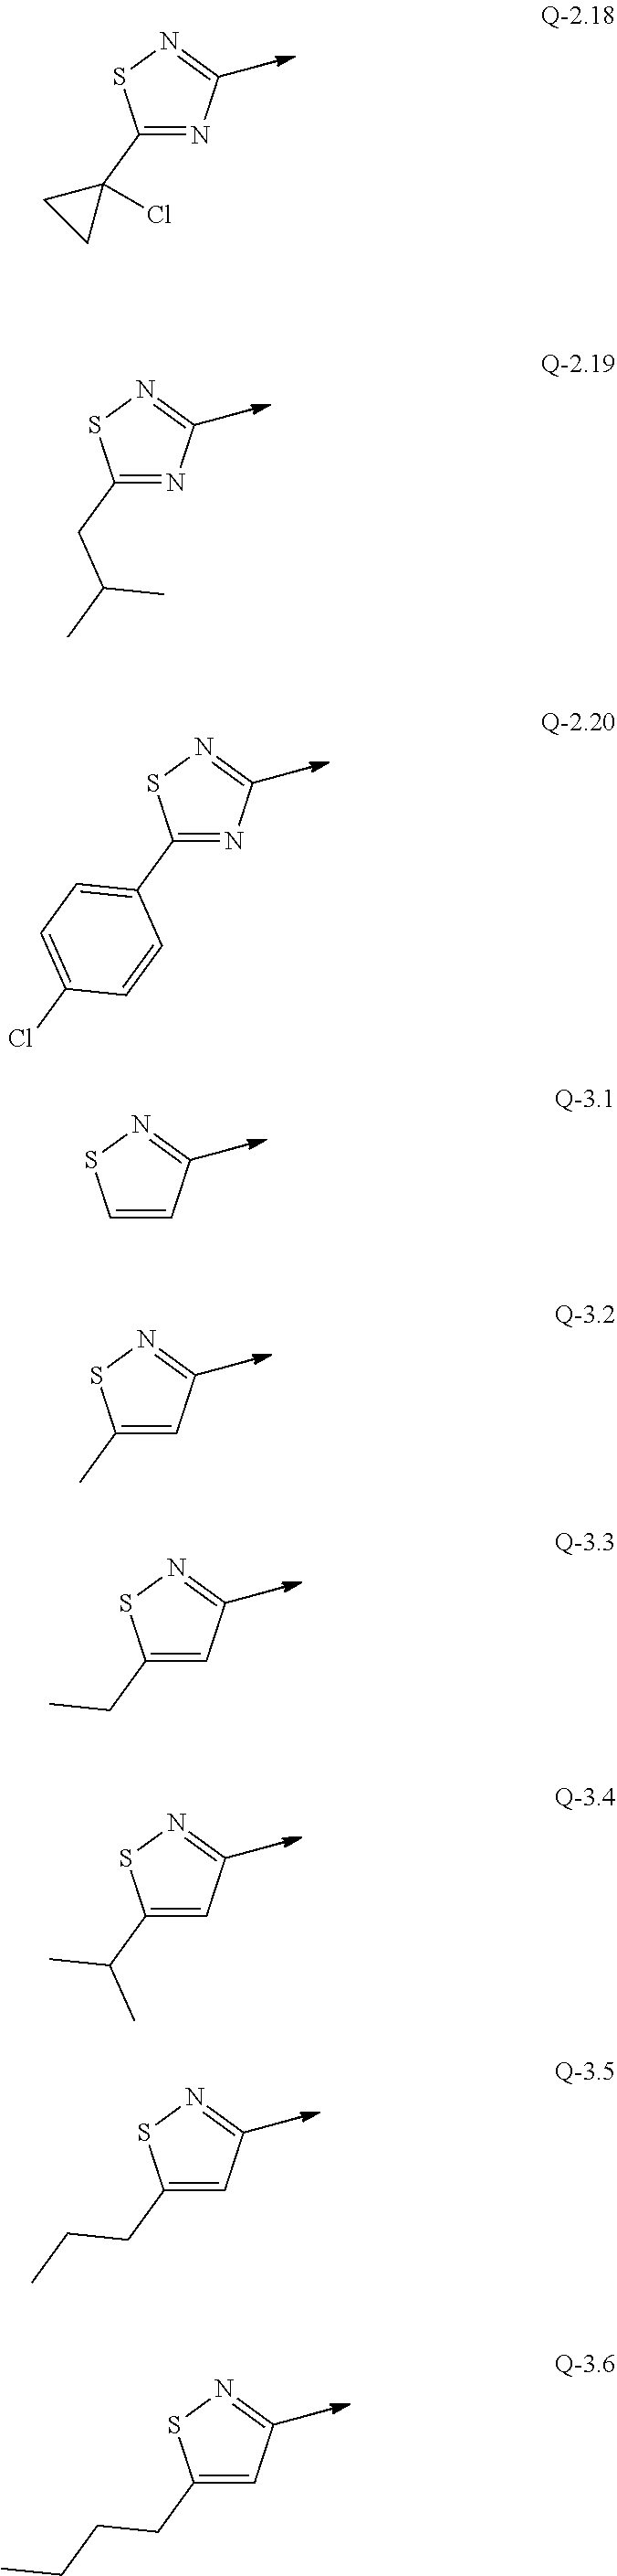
C1(C2(Cl)CC2)=NC=NS1.C1(CC(C)C)=NC=NS1.C1(C2=CC=C(Cl)C=C2)=NC=NS1.C1=CC=NS1.C1(C)=CC=NS1.C1(CC)=CC=NS1.C1(C(C)C)=CC=NS1.C1(CCC)=CC=NS1.C1(CCCC)=CC=NS1
